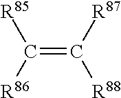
C(=C([R87])[R88])([R86])[R85]
